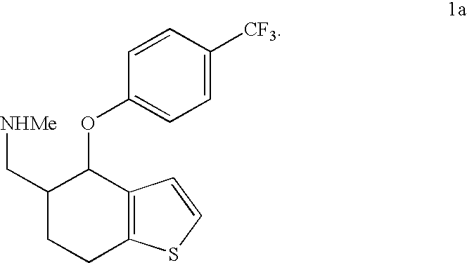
C1(C[NHMe])CCC2=C(C1OC1=CC=C([CF3])C=C1)C=CS2
